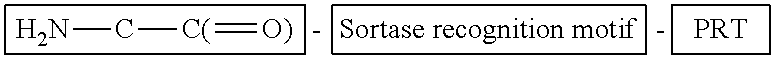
[C(](=[O)])CN
